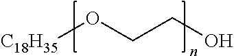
[C18H35]OCCO
